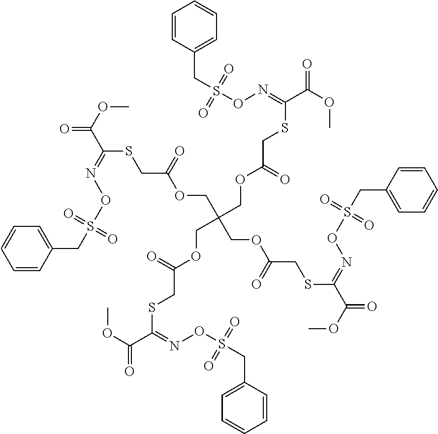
C1=CC(CS(ON=C(C(OC)=O)SCC(OCC(COC(=O)CSC(C(OC)=O)=NOS(CC2=CC=CC=C2)(=O)=O)(COC(CSC(C(OC)=O)=NOS(CC2=CC=CC=C2)(=O)=O)=O)COC(=O)CSC(C(OC)=O)=NOS(CC2=CC=CC=C2)(=O)=O)=O)(=O)=O)=CC=C1
